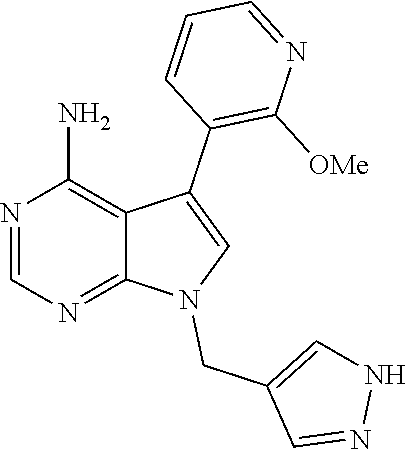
N1=CN=C2C(=C1N)C(C1=C([OMe])N=CC=C1)=CN2CC1=CNN=C1
